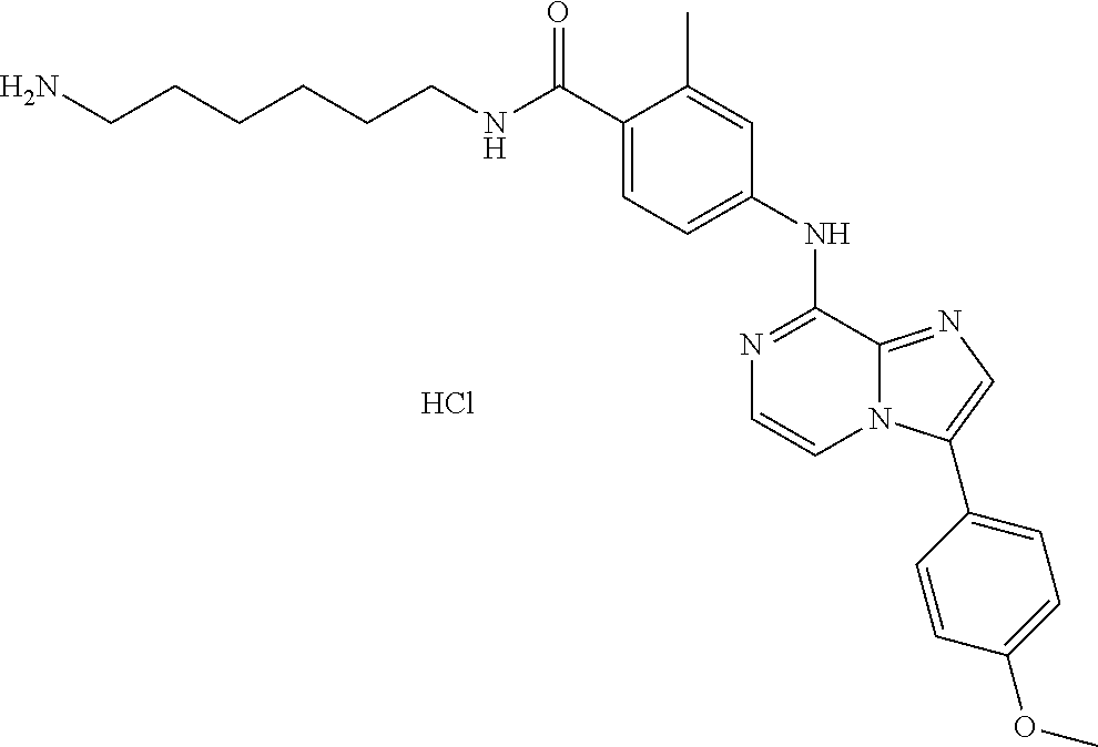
C(C1=CC=C(NC2=NC=CN3C2=NC=C3C2=CC=C(OC)C=C2)C=C1C)(NCCCCCCN)=O.Cl
